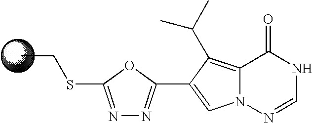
C12=C(C(C)C)C(C3=NN=C(SCC)O3)=CN1N=CNC2=O
